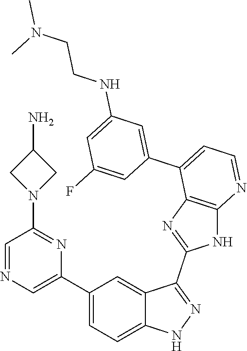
C1(C2=CC=C3C(=C2)C(C2=NC4=C(N2)N=CC=C4C2=CC(NCCN(C)C)=CC(F)=C2)=NN3)=CN=CC(N2CC(N)C2)=N1
